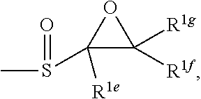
S(C1([R1e])C([R1g])([R1f])O1)(C)=O
